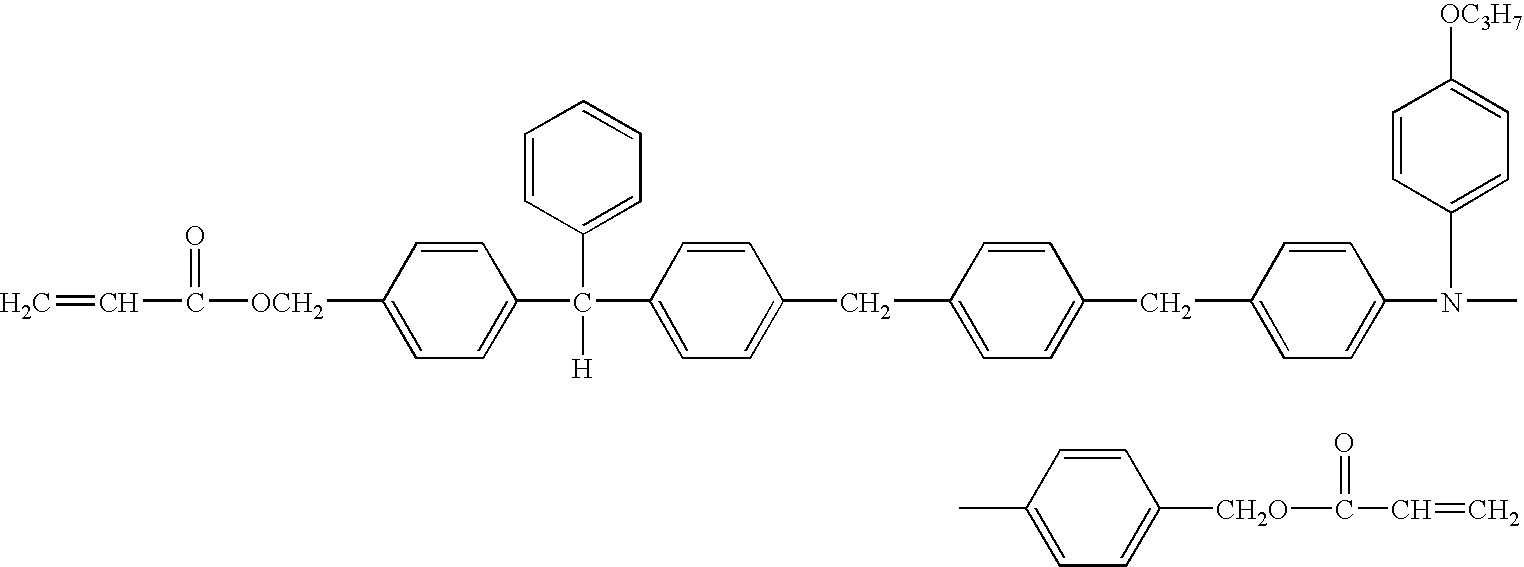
C1=C(N(C2=CC=C([OC3H7])C=C2)C)C=CC(CC2=CC=C(CC3=CC=C(C(C4=CC=CC=C4)([H])C4=CC=C([OCH2]C(=O)C=C)C=C4)C=C3)C=C2)=C1.C1(C)=CC=C([CH2O]C(=O)C=C)C=C1
